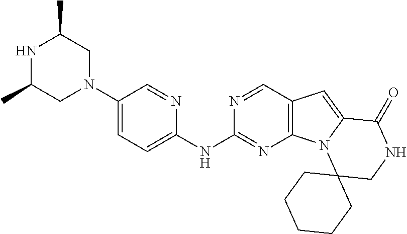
N1C(C)CN(C2=CC=C(NC3=NC4=C(C=N3)C=C3N4C4(CNC3=O)CCCCC4)N=C2)CC1C
